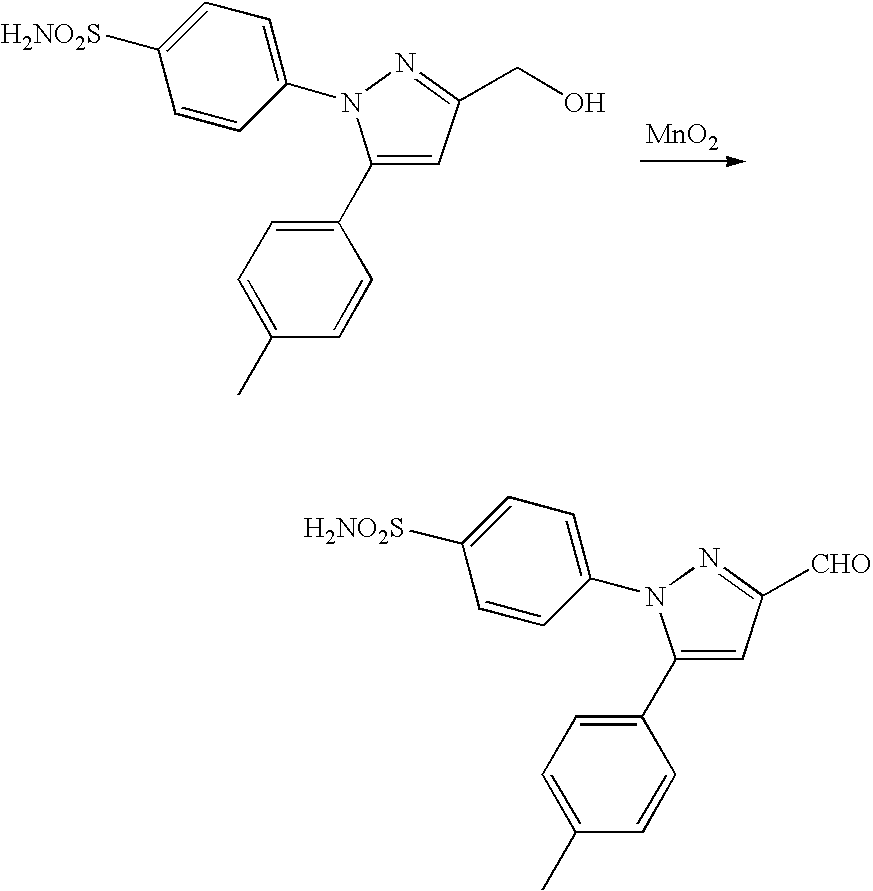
C1(C2=CC=C(C)C=C2)=CC(CO)=NN1C1=CC=C([H2NO2S])C=C1.[MnO2].C1(C2=CC=C(C)C=C2)=CC([CHO])=NN1C1=CC=C([H2NO2S])C=C1
